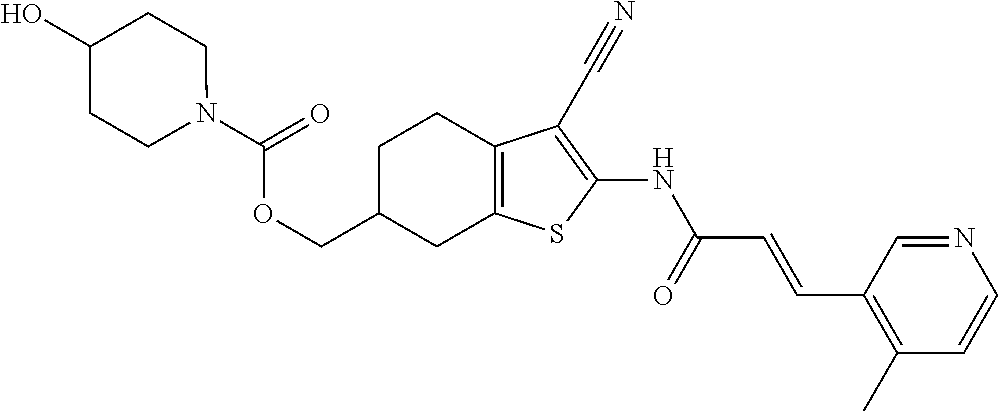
C(C1CC2=C(CC1)C(C#N)=C(NC(C=CC1=C(C)C=CN=C1)=O)S2)OC(=O)N1CCC(O)CC1
